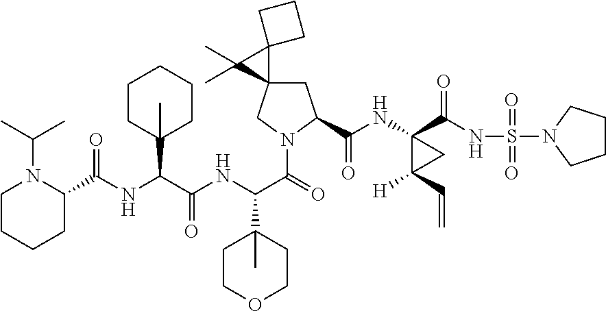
C1C(C(NC2(C(NS(N3CCCC3)(=O)=O)=O)C([H])(C=C)C2)=O)N(C(=O)C(NC(C(NC(C2N(C(C)C)CCCC2)=O)C2(C)CCCCC2)=O)C2(C)CCOCC2)CC12C1(C2(C)C)CCC1
